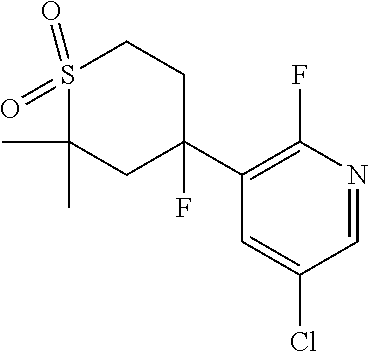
S1(=O)(=O)C(C)(C)CC(F)(C2=C(F)N=CC(Cl)=C2)CC1
